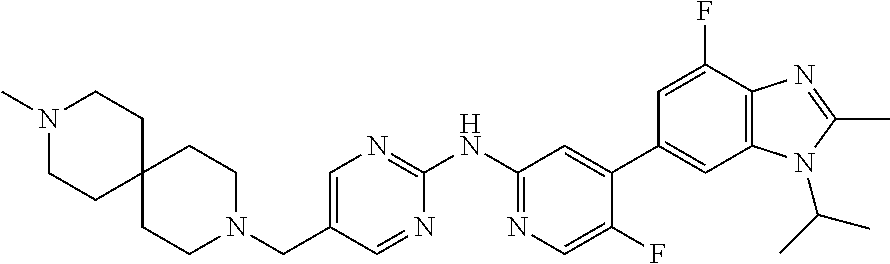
C12=C(C(F)=CC(C3=CC(NC4=NC=C(CN5CCC6(CC5)CCN(C)CC6)C=N4)=NC=C3F)=C1)N=C(C)N2C(C)C
